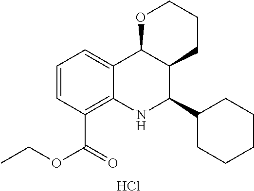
C12=CC=CC(C(OCC)=O)=C1NC(C1CCCCC1)C1C2OCCC1.Cl
